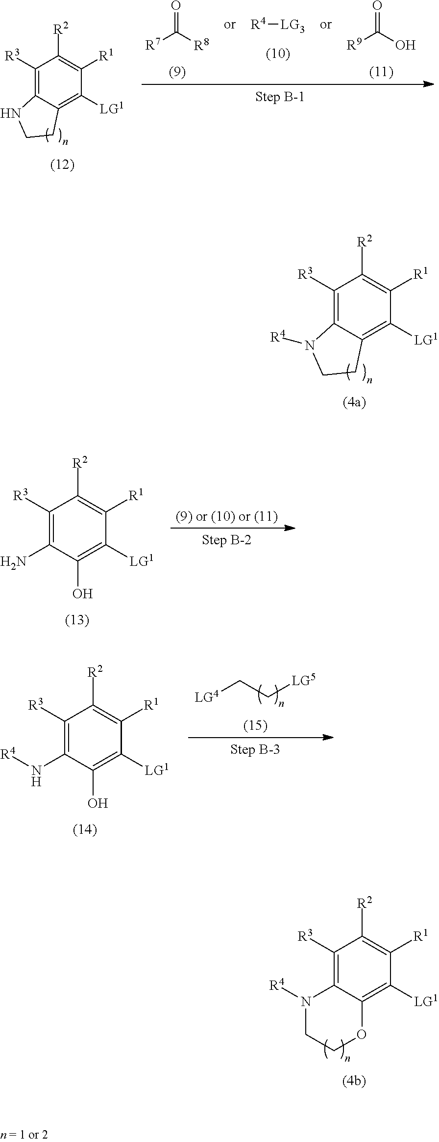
C1([R3])=C2C(=C([LG1])C([R1])=C1[R2])CCN2.[R8]C([R7])=O.[R4][LG3].OC([R9])=O.C1([R3])=C2C(=C([LG1])C([R1])=C1[R2])CCN2[R4].C1([R3])=C2C(=C([LG1])C([R1])=C1[R2])OCCN2[R4].C1([R3])=C(N)C(O)=C([LG1])C([R1])=C1[R2].C1([R3])=C(N[R4])C(O)=C([LG1])C([R1])=C1[R2].[LG4]CC[LG5]
